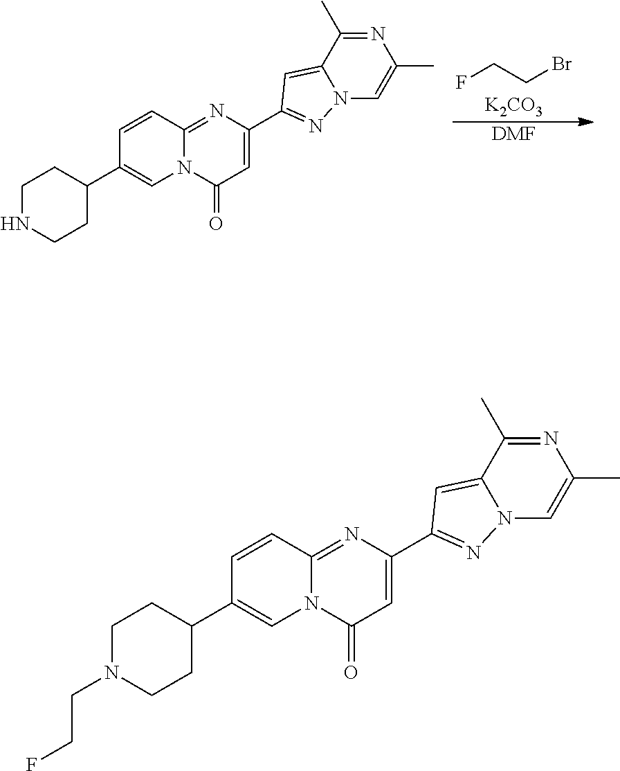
N1=C(C)C2=CC(C3=CC(=O)N4C(=N3)C=CC(C3CCNCC3)=C4)=NN2C=C1C.FCCBr.[K2CO3].[DMF].N1=C(C)C2=CC(C3=CC(=O)N4C(=N3)C=CC(C3CCN(CCF)CC3)=C4)=NN2C=C1C
